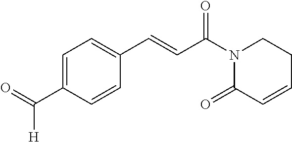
C1=C(C(=O)[H])C=CC(C=CC(N2C(=O)C=CCC2)=O)=C1
